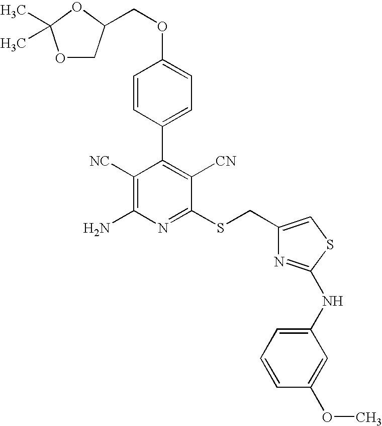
O1CC(COC2=CC=C(C3=C([CN])C(SCC4=CSC(NC5=CC=CC(OC)=C5)=N4)=NC(N)=C3[NC])C=C2)OC1(C)C
